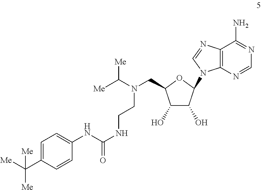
C1(O)C(O)C(N2C3=C(N=C2)C(N)=NC=N3)OC1CN(C([Me])[Me])CCNC(NC1=CC=C(C([Me])([Me])[Me])C=C1)=O
